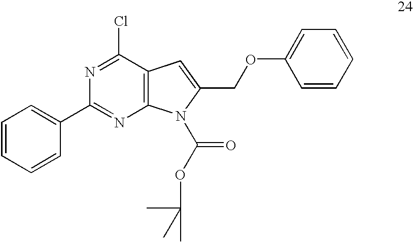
C1=CC=CC(C2=NC3=C(C(Cl)=N2)C=C(COC2=CC=CC=C2)N3C(OC(C)(C)C)=O)=C1
